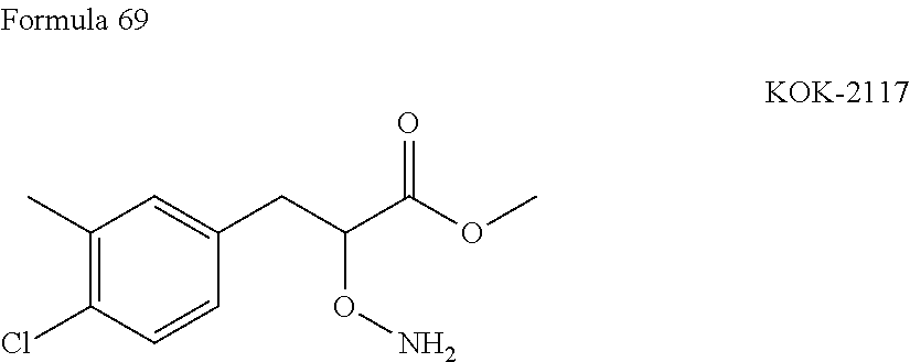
ClC1=C(C)C=C(CC(C(OC)=O)ON)C=C1
